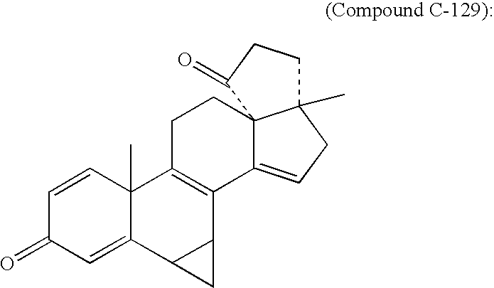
C1=CC2(C)C(=CC1=O)C1C(C3=C2CCC24C3=CCC2(C)CCC4=O)C1
